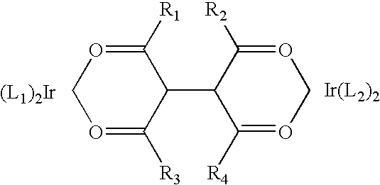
O1=C([R1])C(C2C([R2])=OCO=C2[R4])C([R3])=OC1
